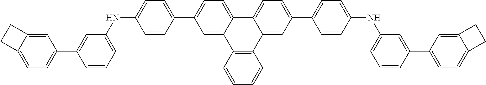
C1=C2C(=CC=C1C1=CC(NC3=CC=C(C4=CC=C5C(=C4)C4=C(C6=CC(C7=CC=C(NC8=CC=CC(C9=CC=C%10C(=C9)CC%10)=C8)C=C7)=CC=C56)C=CC=C4)C=C3)=CC=C1)CC2
